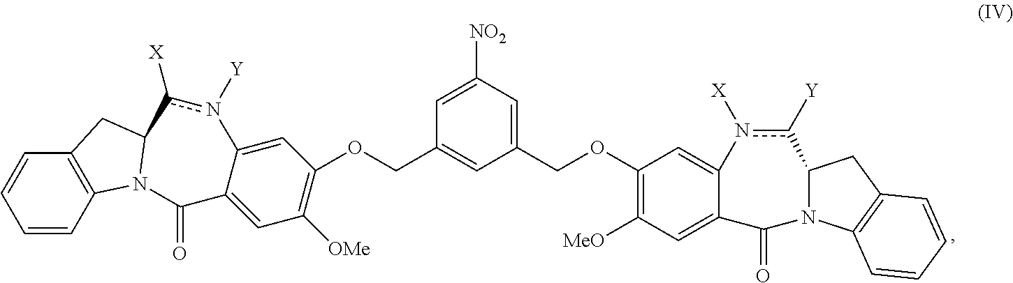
C1=CC2=C(C=C1)CC1N2C(=O)C2=CC([OMe])=C(OCC3=CC(COC4=C([MeO])C=C5C(=C4)n([X])c([Y])C4N(C5=O)C5=C(C4)C=CC=C5)=CC([NO2])=C3)C=C2n([Y])c1[X]
